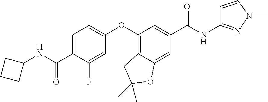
C1=C(C(=O)NC2CCC2)C(F)=CC(OC2=C3C(=CC(C(=O)NC4=NN(C)C=C4)=C2)OC(C)(C)C3)=C1
